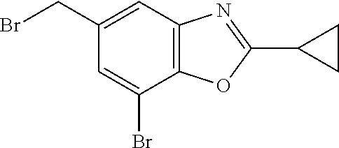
C1(CBr)=CC2=C(C(Br)=C1)OC(C1CC1)=N2
